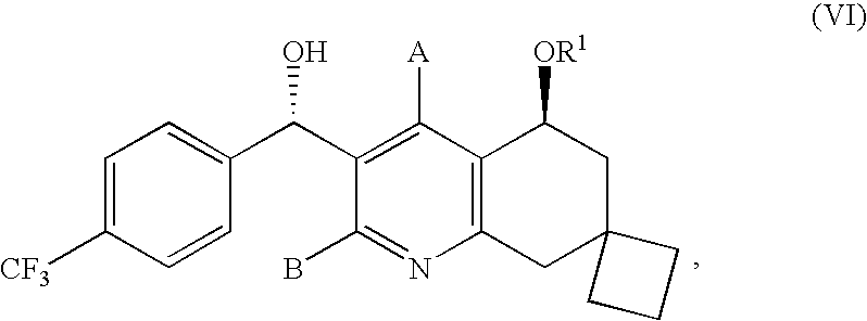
C1=C([CF3])C=CC(C(C2=C([A])C3=C(N=C2B)CC2(CC3[OR1])CCC2)O)=C1
